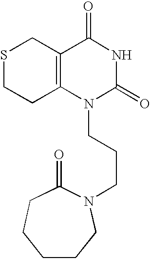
S1CCC2=C(C1)C(=O)NC(=O)N2CCCN1CCCCCC1=O
